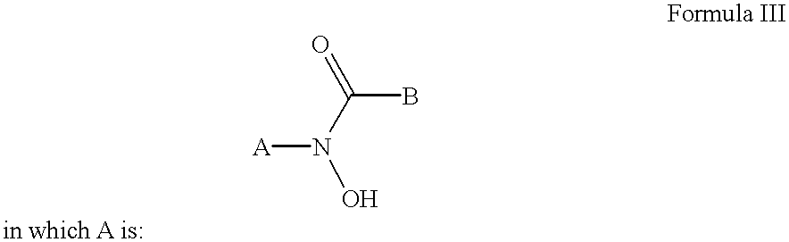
[A]N(O)C(B)=O
